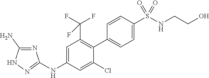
C1=CC(S(NCCO)(=O)=O)=CC=C1C1=C(C(F)(F)F)C=C(NC2=NNC(N)=N2)C=C1Cl
